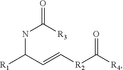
C(=C[R2]C([R4])=O)C([R1])NC(=O)[R3]
